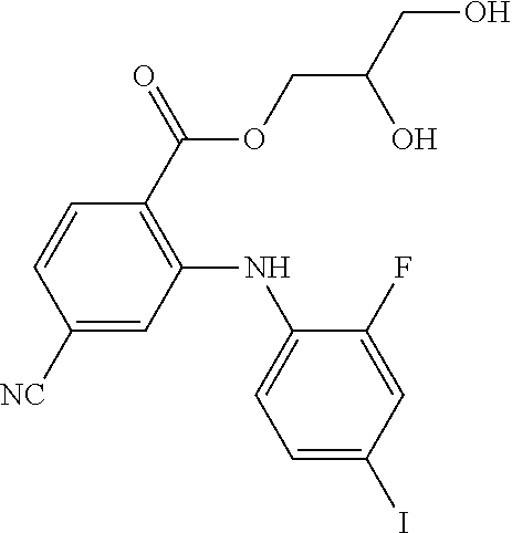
C1=CC([NC])=CC(NC2=CC=C(I)C=C2F)=C1C(OCC(O)CO)=O
